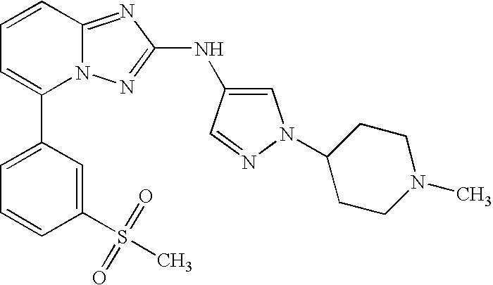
C1=CC2=NC(NC3=CN(C4CCN(C)CC4)N=C3)=NN2C(C2=CC=CC(S(C)(=O)=O)=C2)=C1
